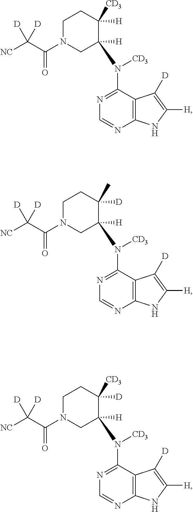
C12=C(C(N([CD3])C3([H])CN(C(C([NC])([D])[D])=O)CCC3([H])[CD3])=NC=N1)C([D])=C([H])N2.C12=C(C(N([CD3])C3([H])CN(C(C([NC])([D])[D])=O)CCC3([D])C)=NC=N1)C([D])=C([H])N2.C12=C(C(N([CD3])C3([H])CN(C(C([NC])([D])[D])=O)CCC3([D])[CD3])=NC=N1)C([D])=C([H])N2
